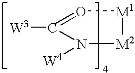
[M2]1[M1]O=C([W3])N1[W4]
